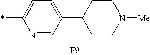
N1=CC(C2CCN([Me])CC2)=CC=C1*.[F9]
